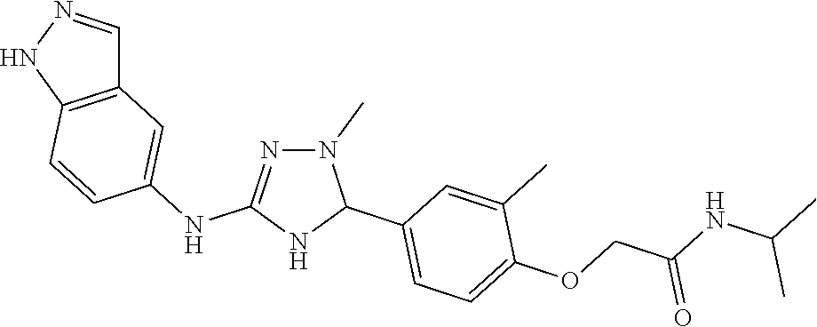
N1=C(NC2=CC3=C(C=C2)NN=C3)NC(C2=CC=C(OCC(NC(C)C)=O)C(C)=C2)N1C
